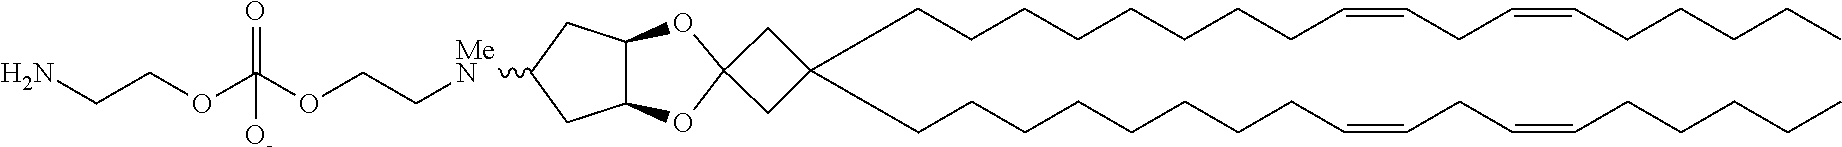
C12C(OC3(O1)CC(CCCCCCCCC=CCC=CCCCCC)(CCCCCCCCC=CCC=CCCCCC)C3)CC([MeN]CCOC(OCCN)(=O)[O-])C2
